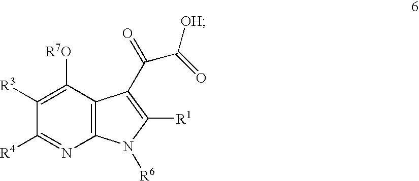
C1([R3])=C([R7O])C2=C(N=C1[R4])N([R6])C([R1])=C2C(=O)C(=O)[OH]
